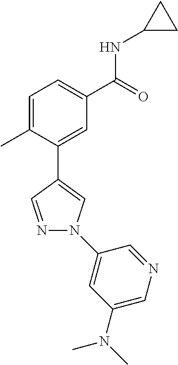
C1=C(C)C(C2=CN(C3=CC(N(C)C)=CN=C3)N=C2)=CC(C(=O)NC2CC2)=C1
